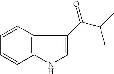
C12=C(C=CC=C1)C(C(C(C)C)=O)=CN2
